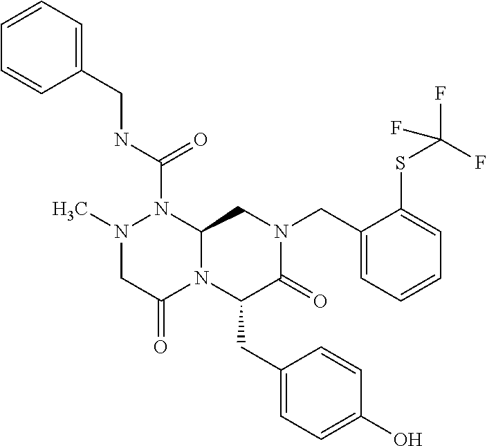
N1(C)CC(=O)N2C(N1C(NCC1=CC=CC=C1)=O)CN(CC1=CC=CC=C1SC(F)(F)F)C(=O)C2CC1=CC=C(O)C=C1
